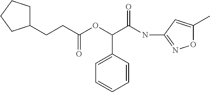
N(C(C(OC(CCC1CCCC1)=O)C1=CC=CC=C1)=O)C1=NOC(C)=C1
